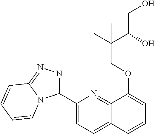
C1(C2=NN=C3N2C=CC=C3)=CC=C2C(=N1)C(OCC(C)(C(O)CO)C)=CC=C2
